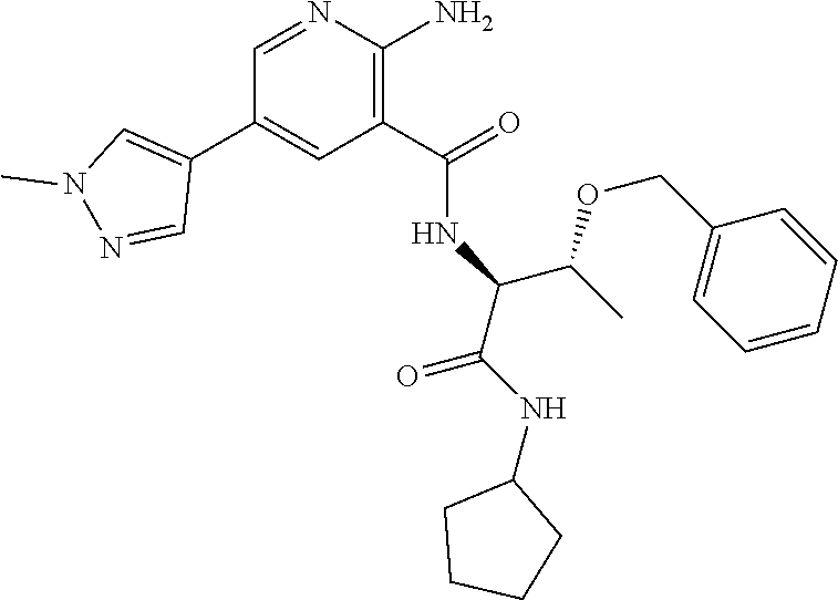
C1=NC(N)=C(C(=O)NC(C(NC2CCCC2)=O)C(OCC2=CC=CC=C2)C)C=C1C1=CN(C)N=C1
